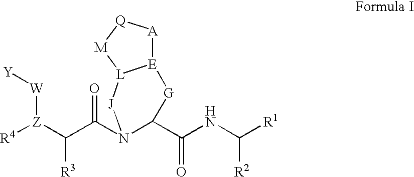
[W]([Z]([R4])C(C(N1C(C(NC([R1])[R2])=O)[G][E]2[A][Q][M][L]2[J]1)=O)[R3])[Y]
